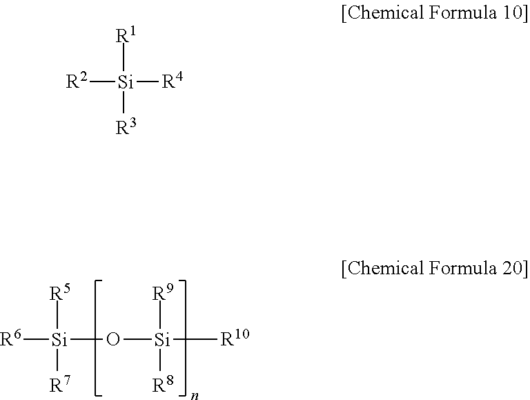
[R6][Si]([R7])(O[Si]([R8])([R9])[R10])[R5].[R2][Si]([R3])([R4])[R1]
